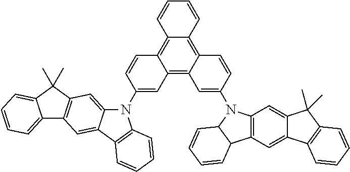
C12=CC=CC=C1C(C)(C)C1=C2C=C2C(=C1)N(C1=CC3=C4C(=C5C(=C3C=C1)C=CC=C5)C=CC(N1C3=C(C5C1C=CC=C5)C=C1C(=C3)C(C)(C)C3=C1C=CC=C3)=C4)C1=C2C=CC=C1
